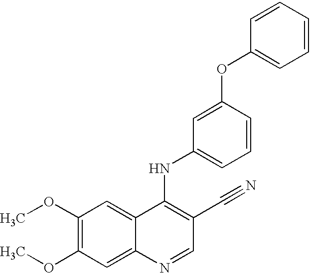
C1(OC)=C(OC)C=C2C(=C1)C(NC1=CC=CC(OC3=CC=CC=C3)=C1)=C(C#N)C=N2
